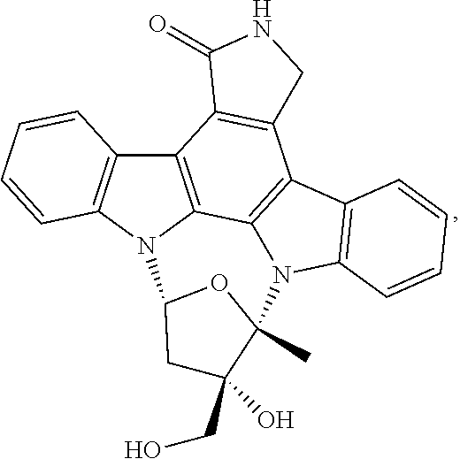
C12=C3N(C4=C1C=CC=C4)C1CC(CO)(O)C(C)(N4C3=C(C3=C2C(=O)NC3)C2=C4C=CC=C2)O1
